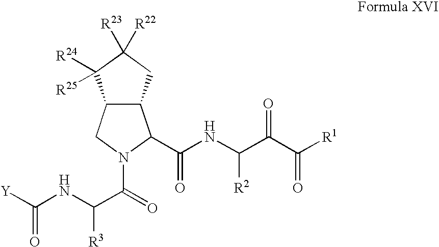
[Y]C(NC(C(N1C(C(NC([R2])C(C(=O)[R1])=O)=O)C2C(C1)C([R24])([R25])C([R23])([R22])C2)=O)[R3])=O
